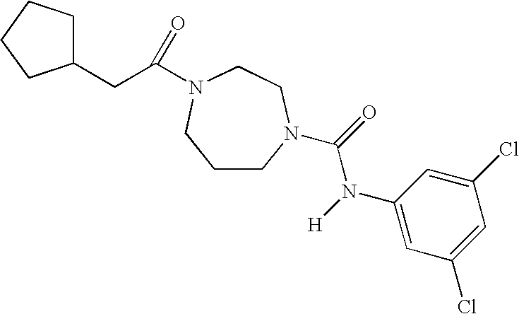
C1CN(C(=O)N([H])C2=CC(Cl)=CC(Cl)=C2)CCN(C(CC2CCCC2)=O)C1
